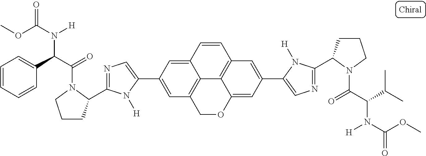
C1OC2=CC(C3=CN=C(C4CCCN4C(C(C(C)C)N(C(OC)=O)[H])=O)N3[H])=CC3=C2C2=C1C=C(C1=CN=C(C4CCCN4C(C(C4=CC=CC=C4)N(C(OC)=O)[H])=O)N1[H])C=C2C=C3
